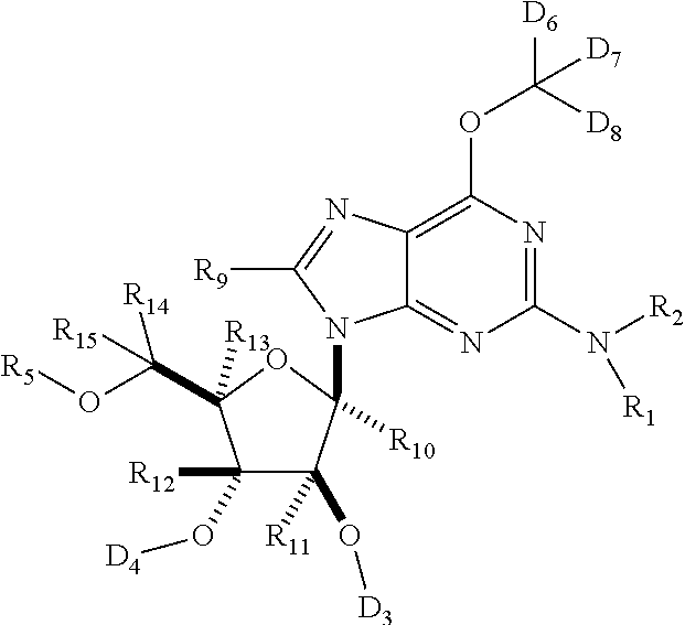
C12=C(OC([D6])([D8])[D7])N=C(N([R2])[R1])N=C1N(C1([R10])C(O[D3])([R11])C([R12])(O[D4])C(C([R15])([R14])O[R5])([R13])O1)C([R9])=N2
